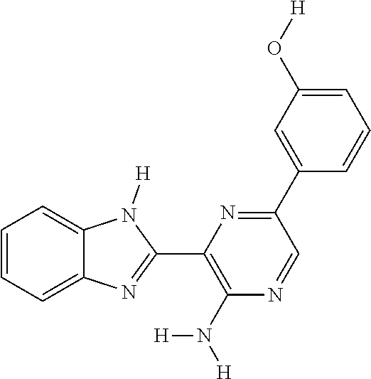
C1=CC=C2C(=C1)N([H])C(C1=C(N([H])[H])N=CC(C3=CC(O[H])=CC=C3)=N1)=N2
